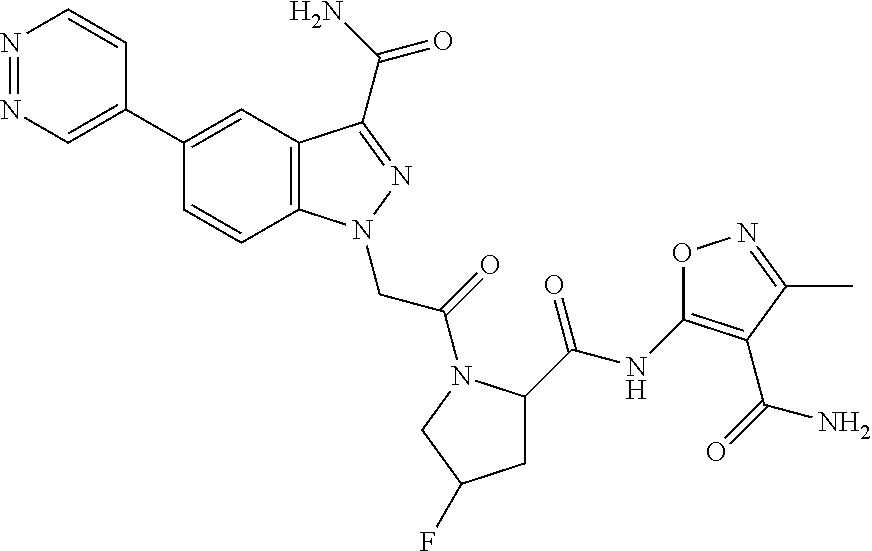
N1=NC=C(C2=CC3=C(C=C2)N(CC(=O)N2C(C(NC4=C(C(N)=O)C(C)=NO4)=O)CC(F)C2)N=C3C(N)=O)C=C1
